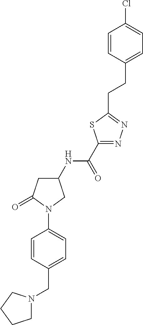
C1N(CC2=CC=C(N3C(=O)CC(NC(C4=NN=C(CCC5=CC=C(Cl)C=C5)S4)=O)C3)C=C2)CCC1
